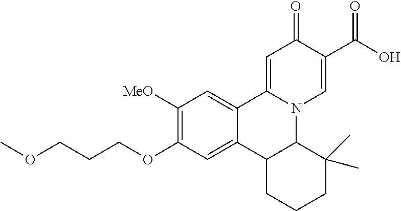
C1([MeO])=C(OCCCOC)C=C2C(=C1)C1=CC(=O)C(C(O)=O)=CN1C1C2CCCC1(C)C
